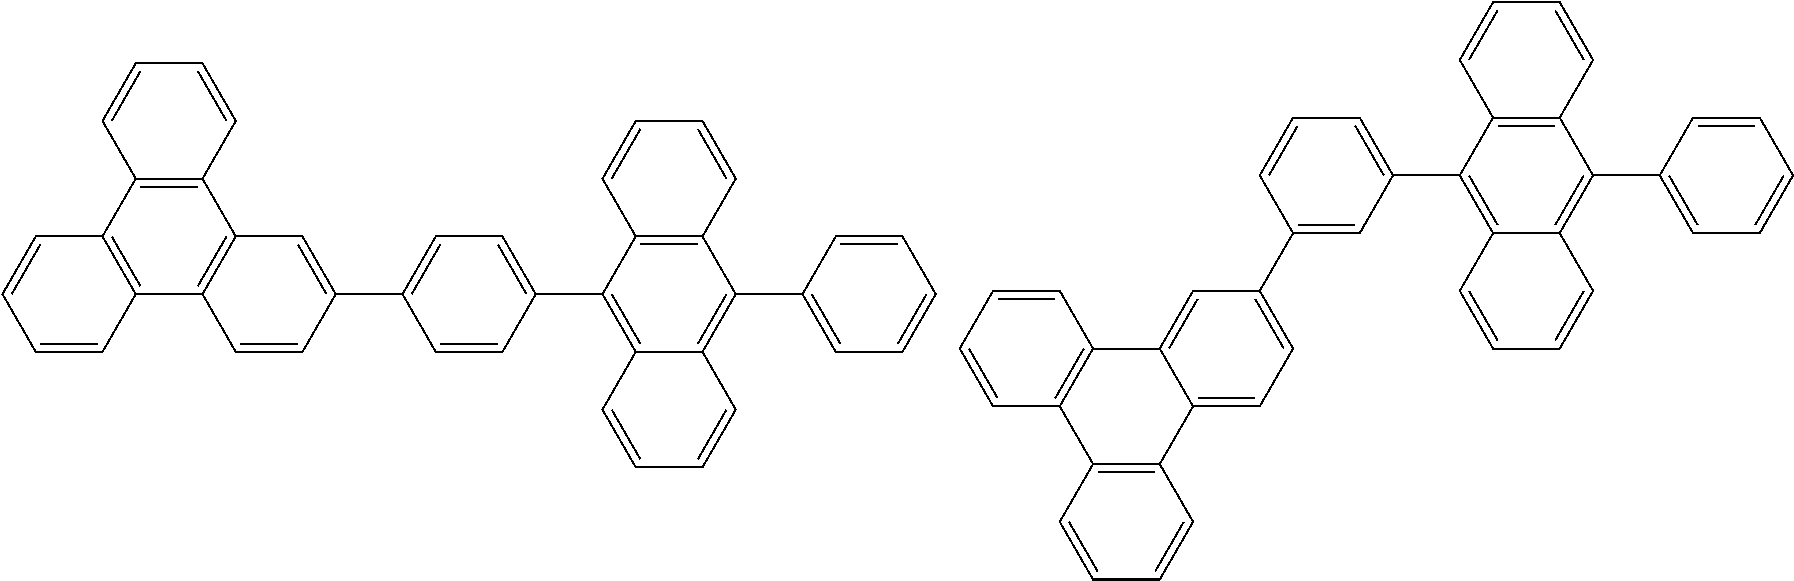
C1(C2=CC=C(C3=CC4=C(C=C3)C3=C(C5=C4C=CC=C5)C=CC=C3)C=C2)=C2C(=C(C3=CC=CC=C3)C3=C1C=CC=C3)C=CC=C2.C1(C2=CC=CC(C3=CC=C4C(=C3)C3=C(C5=C4C=CC=C5)C=CC=C3)=C2)=C2C(=C(C3=CC=CC=C3)C3=C1C=CC=C3)C=CC=C2
